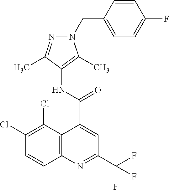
C12=C(N=C(C(F)(F)F)C=C1C(NC1=C(C)N(CC3=CC=C(F)C=C3)N=C1C)=O)C=CC(Cl)=C2Cl
